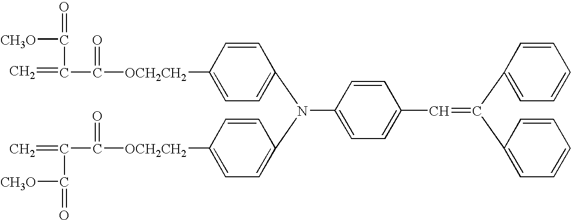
C=C(C(=O)[CH3O])C(=O)[OCH2CH2]C1=CC=C(N(C2=CC=C([OCH2CH2]C(C(=C)C(=O)[CH3O])=O)C=C2)C2=CC=C(C=C(C3=CC=CC=C3)C3=CC=CC=C3)C=C2)C=C1
